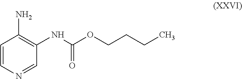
C1=CC(N)=C(NC(OCCCC)=O)C=N1
